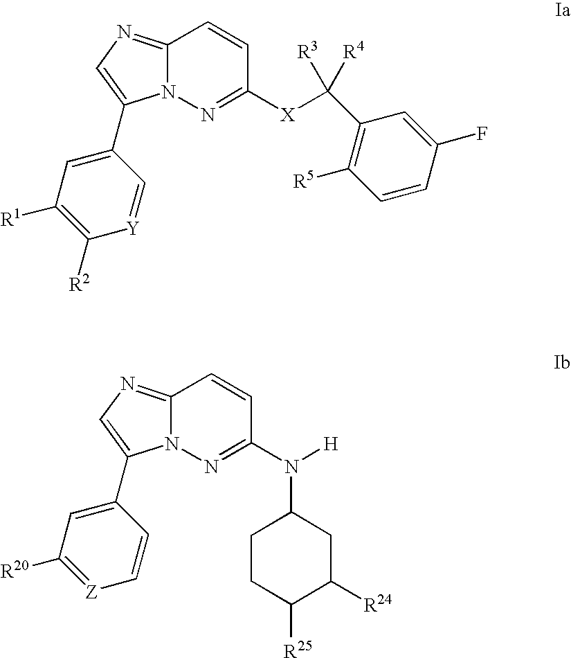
C12=NC=C(C3=CC([R1])=C([R2])[Y]=C3)N1N=C([X]C(C1=C([R5])C=CC(F)=C1)([R4])[R3])C=C2.C12=NC=C(C3=CC([R20])=[Z]C=C3)N1N=C(N([H])C1CCC([R25])C([R24])C1)C=C2
